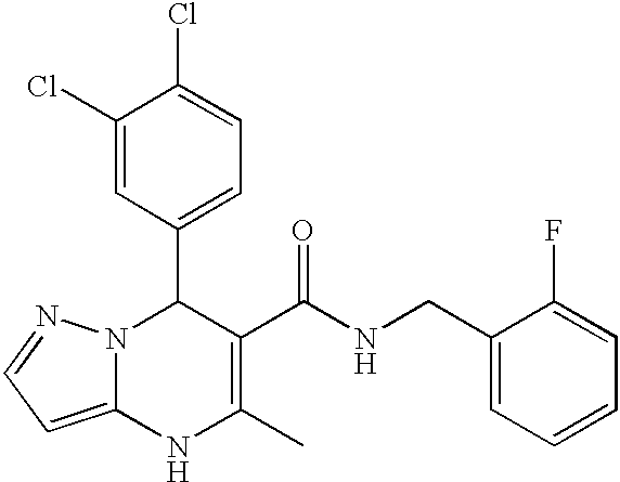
C1(Cl)=CC(C2N3C(=CC=N3)NC(C)=C2C(NCC2=CC=CC=C2F)=O)=CC=C1Cl
